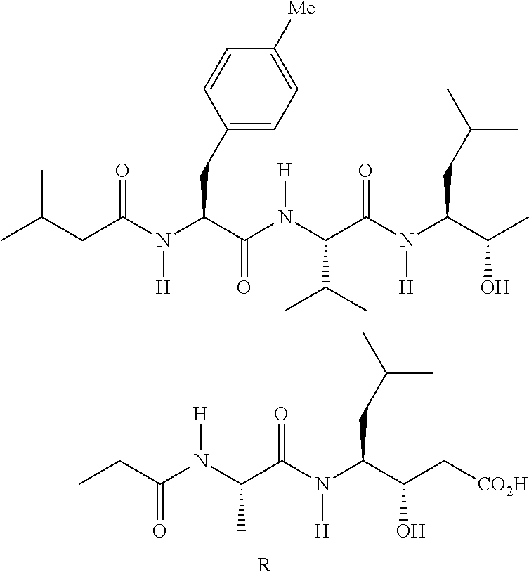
CC(CC(N(C(C(N(C(C(N(C(C(O)C)CC(C)C)[H])=O)C(C)C)[H])=O)CC1=CC=C([Me])C=C1)[H])=O)C.C(C(N(C(C(N(C(C(C[CO2H])O)CC(C)C)[H])=O)C)[H])=O)C.[R]
